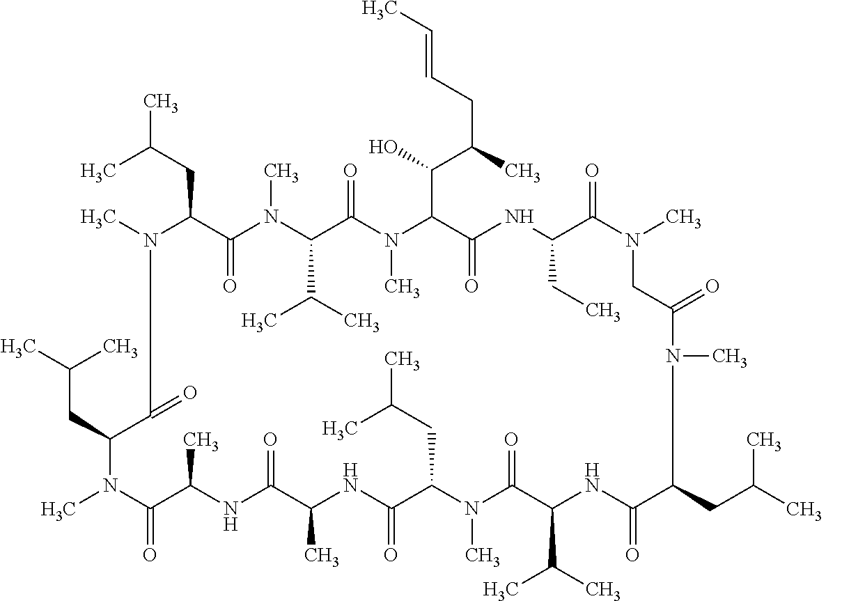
CC(CC1N(C)C(=O)C(CC(C)C)N(C)C(=O)C(C)NC(=O)C(C)NC(=O)C(CC(C)C)N(C)C(=O)C(C(C)C)NC(=O)C(CC(C)C)N(C)C(=O)CN(C)C(=O)C(CC)NC(=O)C(C(C(C)CC=CC)O)N(C)C(=O)C(C(C)C)N(C)C1=O)C
